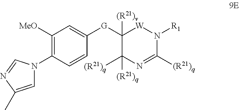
C1([G]C2=CC([MeO])=C(N3C=C(C)N=C3)C=C2)([(R21)v])C([(R21)q])([(R21)q])N=C([(R21)q])N([R1])[W]1
